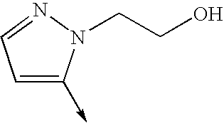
C1=C(->C)N(CCO)N=C1
